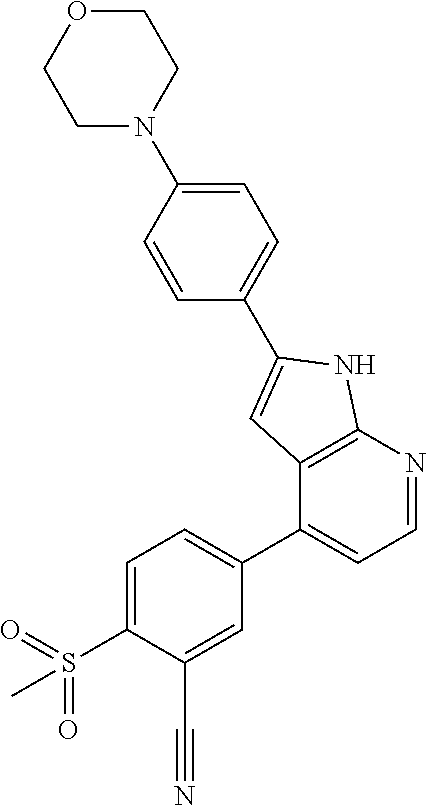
S(C1=CC=C(C2=CC=NC3=C2C=C(C2=CC=C(N4CCOCC4)C=C2)N3)C=C1C#N)(=O)(=O)C
